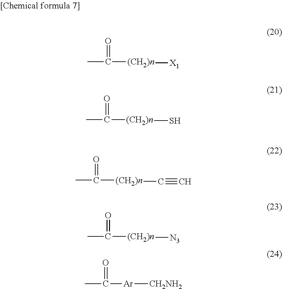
CC(=O)[(CH2)n][X1].CC(=O)[(CH2)n]S.O=C(C)[(CH2)n]C#C.CC(=O)[(CH2)n][N3].O=C(C)[Ar][CH2NH2]
